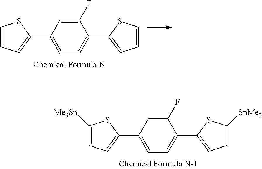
C1([Me3Sn])=CC=C(C2=CC=C(C3=CC=C([SnMe3])S3)C(F)=C2)S1.C1=CC=C(C2=CC=C(C3=CC=CS3)C(F)=C2)S1
